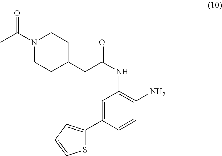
C1=C(C2=CC=CS2)C=CC(N)=C1NC(=O)CC1CCN(C(C)=O)CC1
